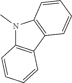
N1(C)C2=C(C3=C1C=CC=C3)C=CC=C2
